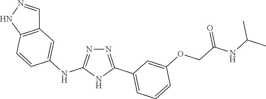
N1=C(NC2=CC3=C(C=C2)NN=C3)NC(C2=CC=CC(OCC(=O)NC(C)C)=C2)=N1
